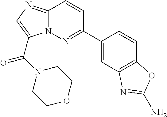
C12=NC=C(C(=O)N3CCOCC3)N1N=C(C1=CC3=C(C=C1)OC(N)=N3)C=C2
